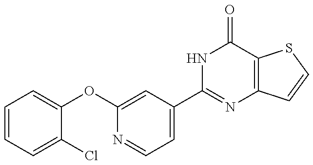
C1=CC=C(Cl)C(OC2=CC(C3=NC4=C(C(=O)N3)SC=C4)=CC=N2)=C1
